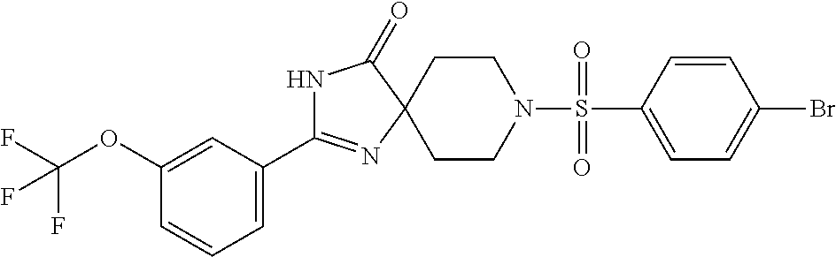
N1C(=O)C2(N=C1C1=CC=CC(OC(F)(F)F)=C1)CCN(S(=O)(=O)C1=CC=C(Br)C=C1)CC2
